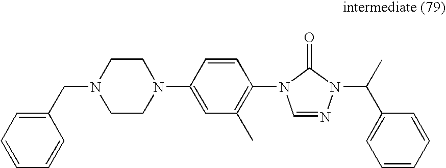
N1(CC2=CC=CC=C2)CCN(C2=CC(C)=C(N3C=NN(C(C)C4=CC=CC=C4)C3=O)C=C2)CC1
